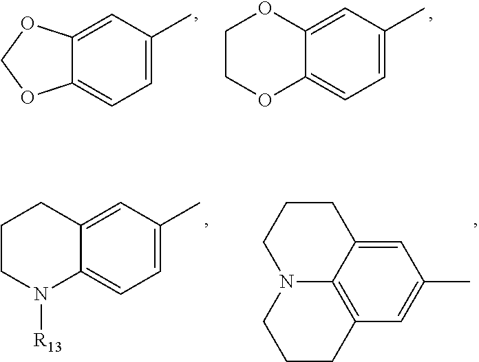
C1=C(C)C=C2C(=C1)OCO2.C1=C(C)C=C2C(=C1)OCCO2.C1=C(C)C=C2C(=C1)N([R13])CCC2.C1=C2C3=C(C=C1C)CCCN3CCC2
